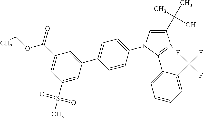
C1(C(C)(O)C)=CN(C2=CC=C(C3=CC(C(OCC)=O)=CC(S(C)(=O)=O)=C3)C=C2)C(C2=CC=CC=C2C(F)(F)F)=N1
